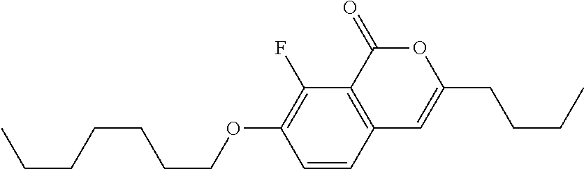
C1=CC2=C(C(F)=C1OCCCCCCC)C(=O)OC(CCCC)=C2
